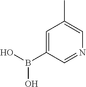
C1=C(B(O)O)C=NC=C1C
